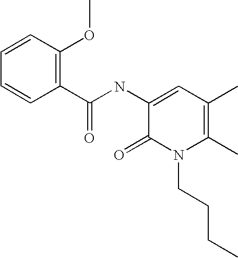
C1=CC(OC)=C(C(NC2=CC(C)=C(C)N(CCCC)C2=O)=O)C=C1
